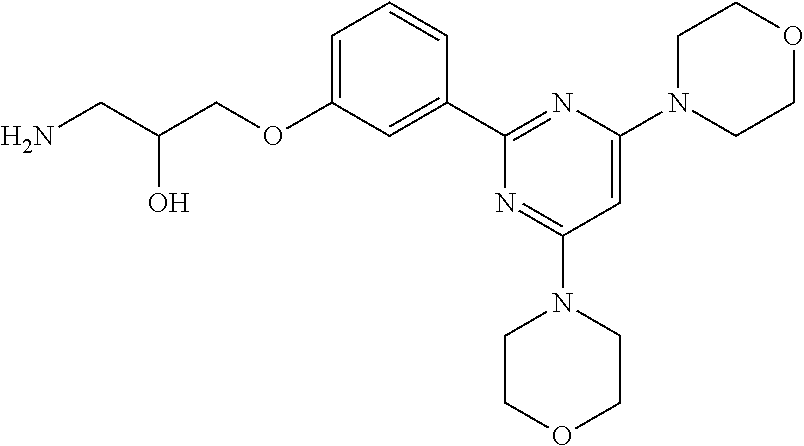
C1=C(OCC(CN)O)C=C(C2=NC(N3CCOCC3)=CC(N3CCOCC3)=N2)C=C1
